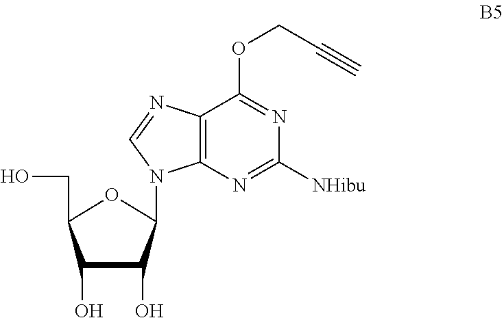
C1(O)C(O)C(N2C3=C(C(OCC#C)=NC([NHibu])=N3)N=C2)OC1CO
